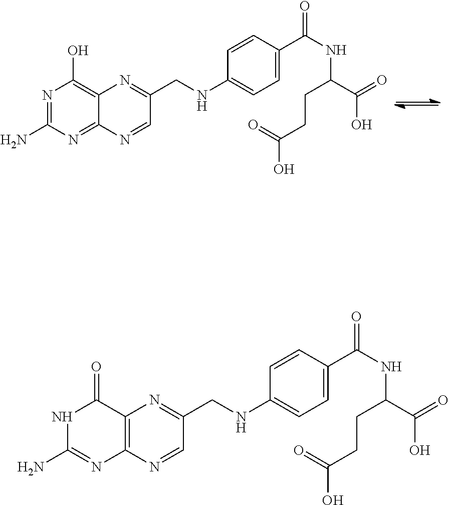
N1C(N)=NC2=C(C1=O)N=C(CNC1=CC=C(C(NC(C(O)=O)CCC(O)=O)=O)C=C1)C=N2.N1=C(N)N=C2C(=C1O)N=C(CNC1=CC=C(C(NC(C(O)=O)CCC(O)=O)=O)C=C1)C=N2
